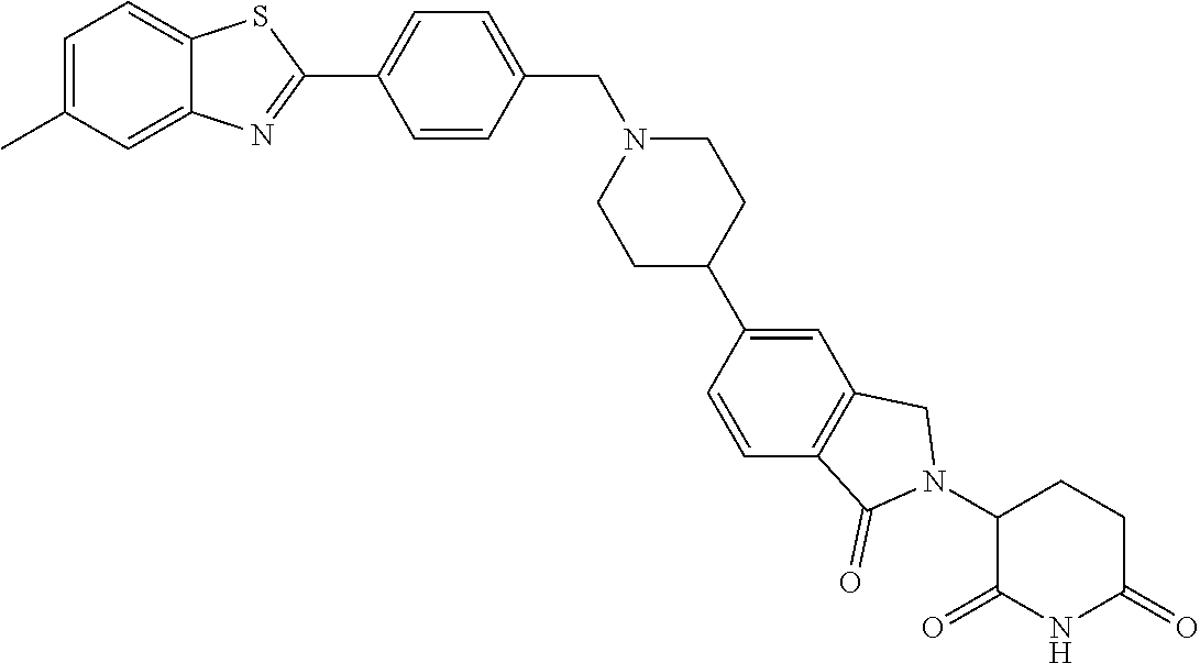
C1=C(C)C=C2C(=C1)SC(C1=CC=C(CN3CCC(C4=CC5=C(C=C4)C(=O)N(C4C(=O)NC(=O)CC4)C5)CC3)C=C1)=N2
